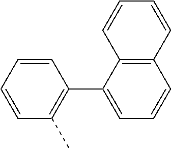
C1=CC=CC(C2=CC=CC3=C2C=CC=C3)=C1C
